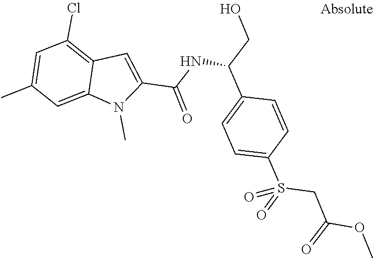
C12=CC(C)=CC(Cl)=C1C=C(C(NC(C1=CC=C(S(=O)(CC(=O)OC)=O)C=C1)CO)=O)N2C
